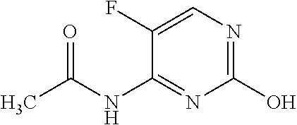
C1(F)=CN=C(O)N=C1NC(C)=O
